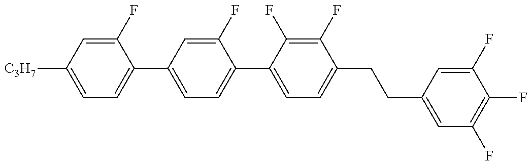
C1=C([C3H7])C=C(F)C(C2=CC=C(C3=CC=C(CCC4=CC(F)=C(F)C(F)=C4)C(F)=C3F)C(F)=C2)=C1
